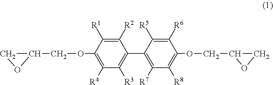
C1([R2])=C([R1])C(OCC2CO2)=C([R4])C([R3])=C1C1=C([R7])C([R8])=C(OCC2CO2)C([R6])=C1[R5]
